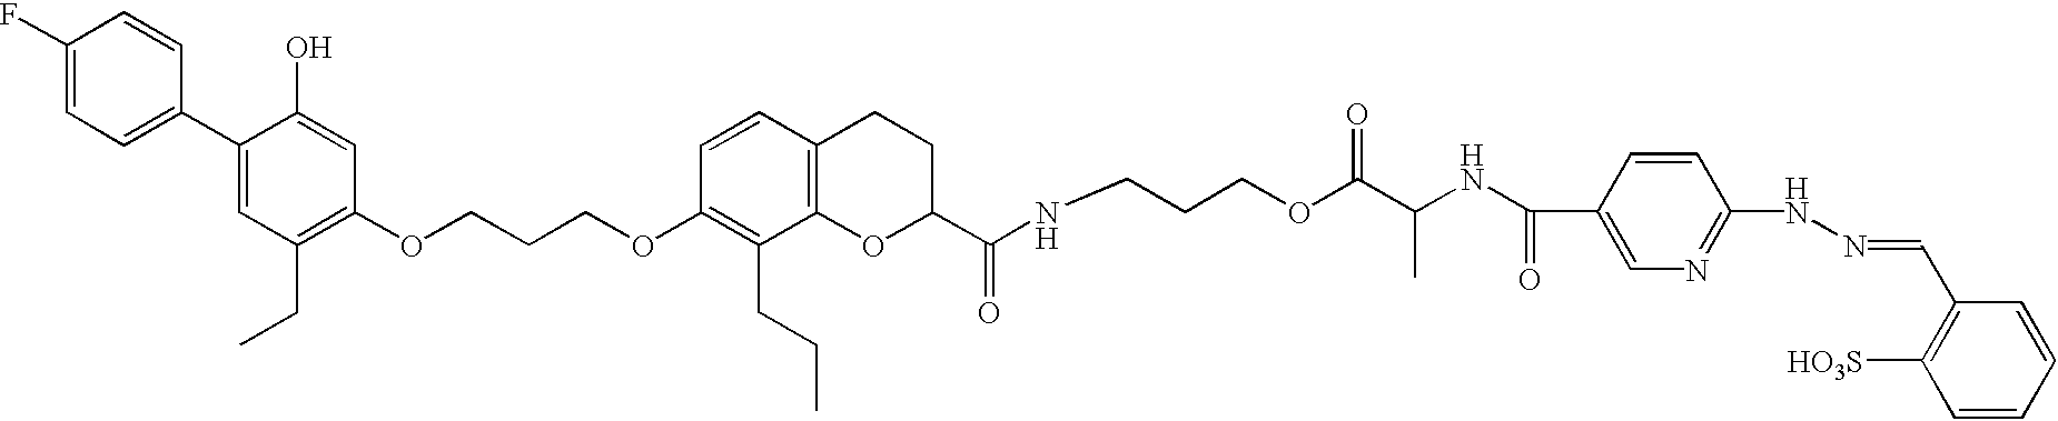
C1(F)=CC=C(C2=CC(CC)=C(OCCCOC3=C(CCC)C4=C(C=C3)CCC(C(NCCCOC(C(NC(=O)C3=CN=C(NN=CC5=C([HO3S])C=CC=C5)C=C3)C)=O)=O)O4)C=C2O)C=C1
